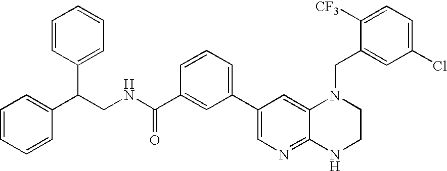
C1(C2=CN=C3C(=C2)N(CC2=CC(Cl)=CC=C2[CF3])CCN3)=CC=CC(C(NCC(C2=CC=CC=C2)C2=CC=CC=C2)=O)=C1
